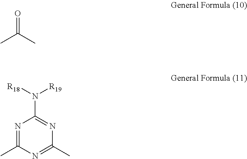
O=C(C)C.N1=C(C)N=C(C)N=C1N([R19])[R18]
